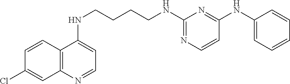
C1=CC2=C(C=C1Cl)N=CC=C2NCCCCNC1=NC=CC(NC2=CC=CC=C2)=N1
